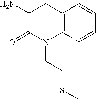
C1(N)C(=O)N(CCSC)C2=C(C1)C=CC=C2
